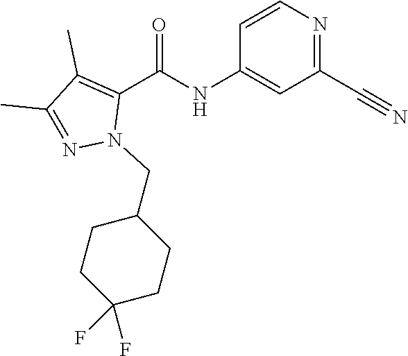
O=C(NC1=CC(C#N)=NC=C1)C1=C(C)C(C)=NN1CC1CCC(F)(F)CC1
